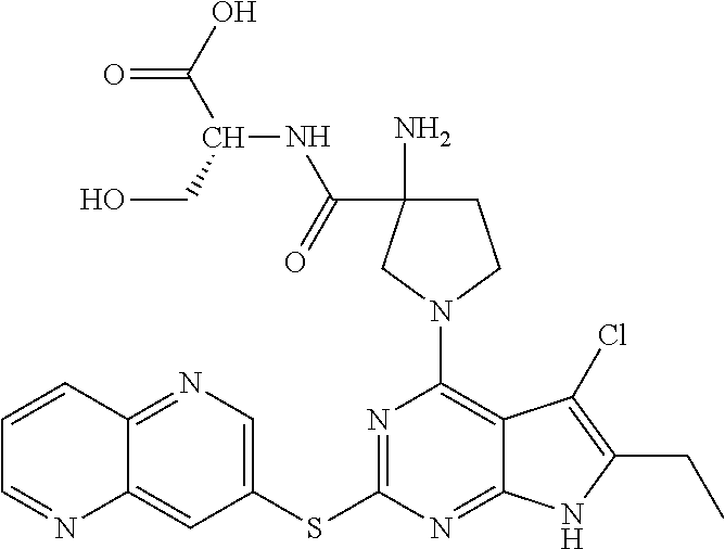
C1(SC2=NC(N3CCC(C(NC(CO)C(=O)O)=O)(N)C3)=C3C(=N2)NC(CC)=C3Cl)=CN=C2C(=C1)N=CC=C2
